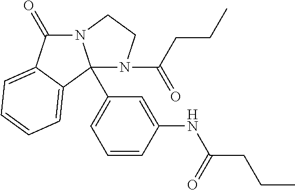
C12(C3=CC=CC(NC(CCC)=O)=C3)N(C(CCC)=O)CCN1C(=O)C1=CC=CC=C21
